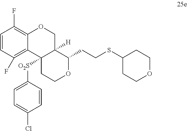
C1=CC(F)=C2C(=C1F)OCC1([H])C2([O2S]C2=CC=C(Cl)C=C2)CCOC1CCSC1CCOCC1
